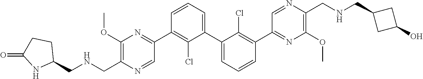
C1(OC)=C(CNCC2CCC(=O)N2)N=CC(C2=C(Cl)C(C3=CC=CC(C4=NC(OC)=C(CNCC5CC(O)C5)N=C4)=C3Cl)=CC=C2)=N1
